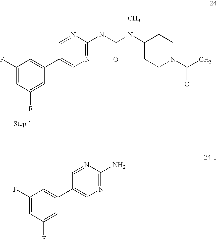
C1(F)=CC(F)=CC(C2=CN=C(N)N=C2)=C1.C1(NC(N(C2CCN(C(C)=O)CC2)C)=O)=NC=C(C2=CC(F)=CC(F)=C2)C=N1
